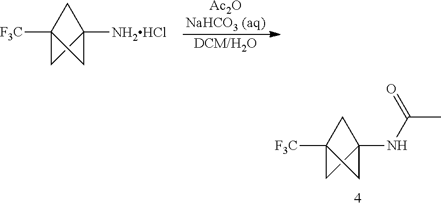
C12([F3C])CC(NC(C)=O)(C1)C2.C12([F3C])CC([NH2HCl])(C1)C2.[DCM/H2O].[Ac2ONaHCO3 (aq)]
